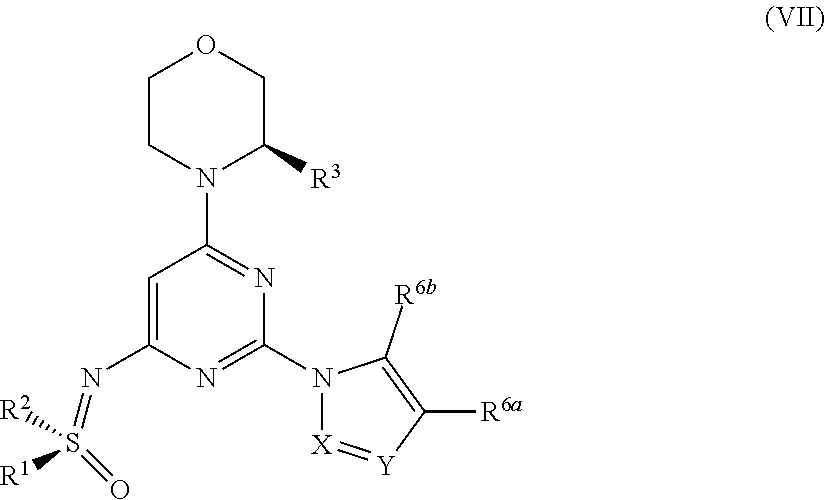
C1CN(C2=NC(N3[X]=[Y]C([R6a])=C3[R6b])=NC(N=S(=O)([R1])[R2])=C2)C([R3])CO1
